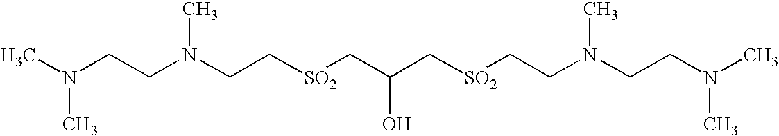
N(CC[SO2]CC(C[SO2]CCN(CCN(C)C)C)O)(CCN(C)C)C
